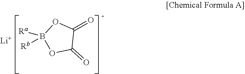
B1([Ra])([Rb])OC(=O)C(=O)O1.[Li]
